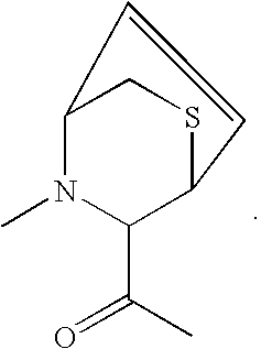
C12N(C)C(C(C)=O)C(SC1)C=C2
